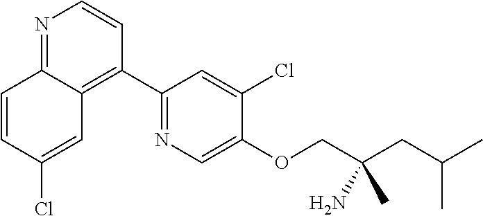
N1=C2C(=C(C3=NC=C(OCC(CC(C)C)(N)C)C(Cl)=C3)C=C1)C=C(Cl)C=C2
